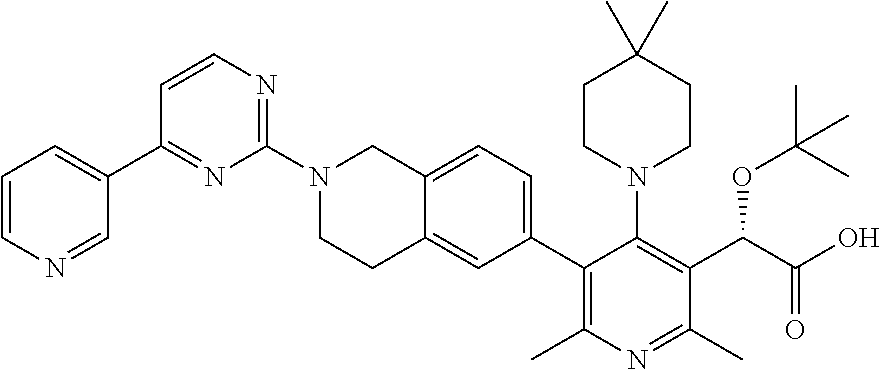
C1(N2CCC3=CC(C4=C(C)N=C(C)C(C(C(O)=O)OC(C)(C)C)=C4N4CCC(C)(C)CC4)=CC=C3C2)=NC=CC(C2=CC=CN=C2)=N1
